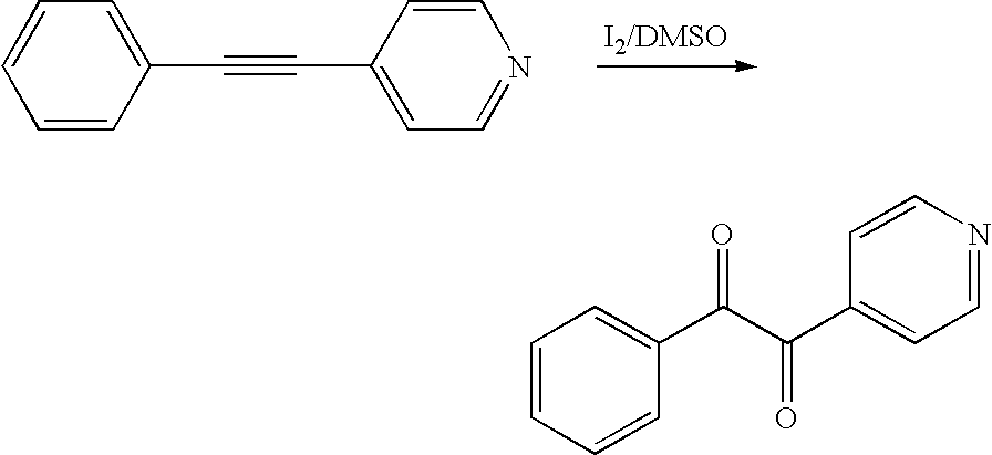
C1=C(C#CC2=CC=NC=C2)C=CC=C1.C1=CC=CC(C(C(C2=CC=NC=C2)=O)=O)=C1
